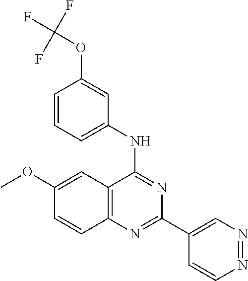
C1(OC)=CC2=C(C=C1)N=C(C1=CN=NC=C1)N=C2NC1=CC=CC(OC(F)(F)F)=C1
